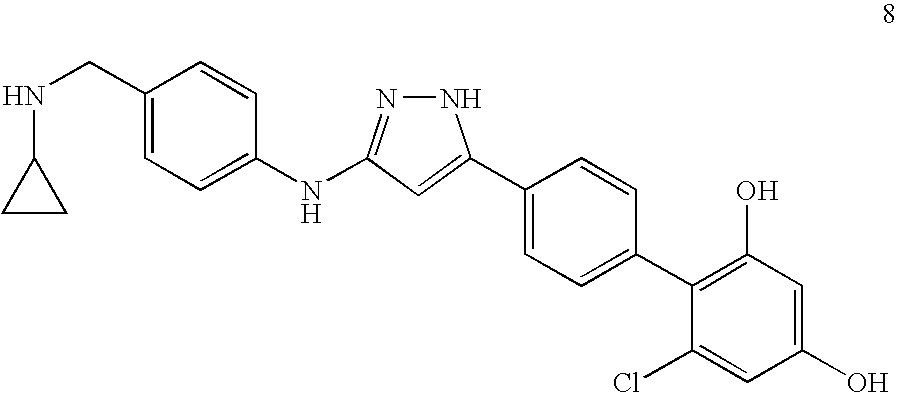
C1=C(CNC2CC2)C=CC(NC2=NNC(C3=CC=C(C4=C(O)C=C(O)C=C4Cl)C=C3)=C2)=C1
